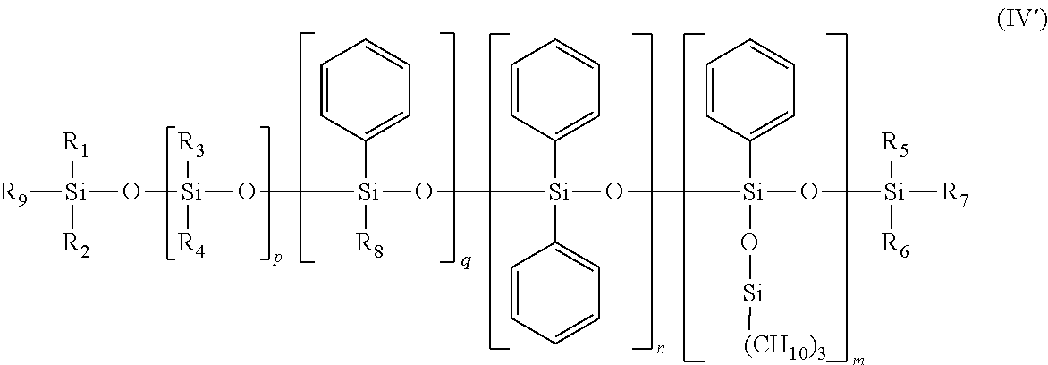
[R9][Si](O[Si](O[Si](O[Si](O[Si](O[Si]([R7])([R5])[R6])(C1=CC=CC=C1)O[Si][(CH10)3])(C1=CC=CC=C1)C1=CC=CC=C1)(C1=CC=CC=C1)[R8])([R3])[R4])([R1])[R2]
